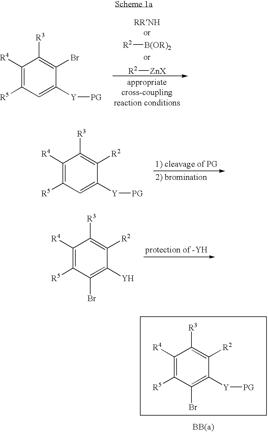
C1([R4])=C([R5])C=C([Y][PG])C(Br)=C1[R3].[R2][B(OR)2].[R2][ZnX].C1([R4])=C([R5])C=C([Y][PG])C([R2])=C1[R3].C1([R4])=C([R5])C(Br)=C([Y])C([R2])=C1[R3].C1([R4])=C([R5])C(Br)=C([Y][PG])C([R2])=C1[R3]
